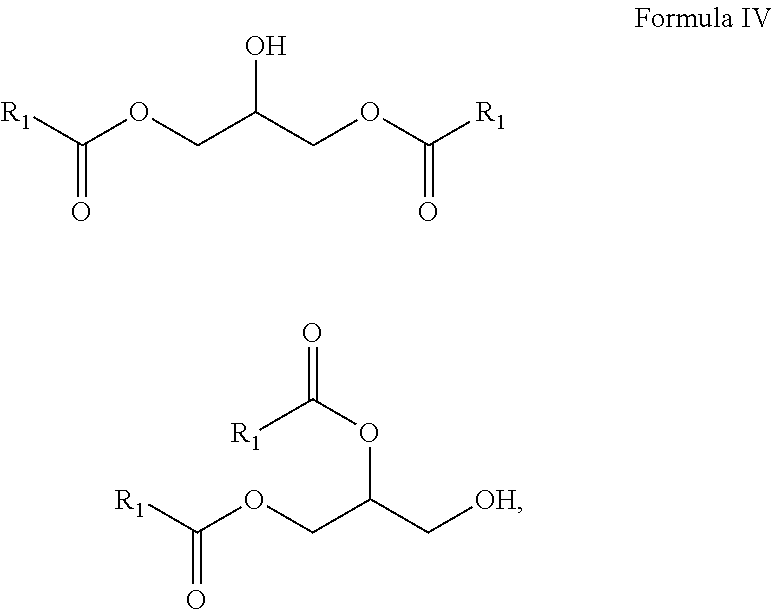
[R1]C(OCC(COC([R1])=O)O)=O.[R1]C(OCC(C[OH])OC([R1])=O)=O
